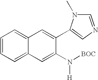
C1=CC=C2C(=C1)C=C(C1=CN=CN1C)C(N([BOC])[H])=C2
